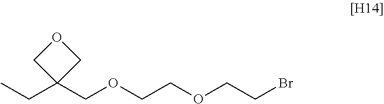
C(C1(COCCOCCBr)COC1)C
